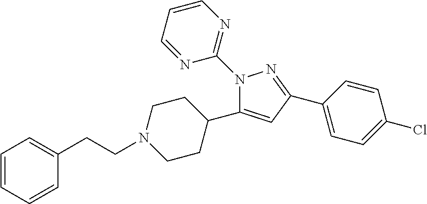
C1=C(C2CCN(CCC3=CC=CC=C3)CC2)N(C2=NC=CC=N2)N=C1C1=CC=C(Cl)C=C1
